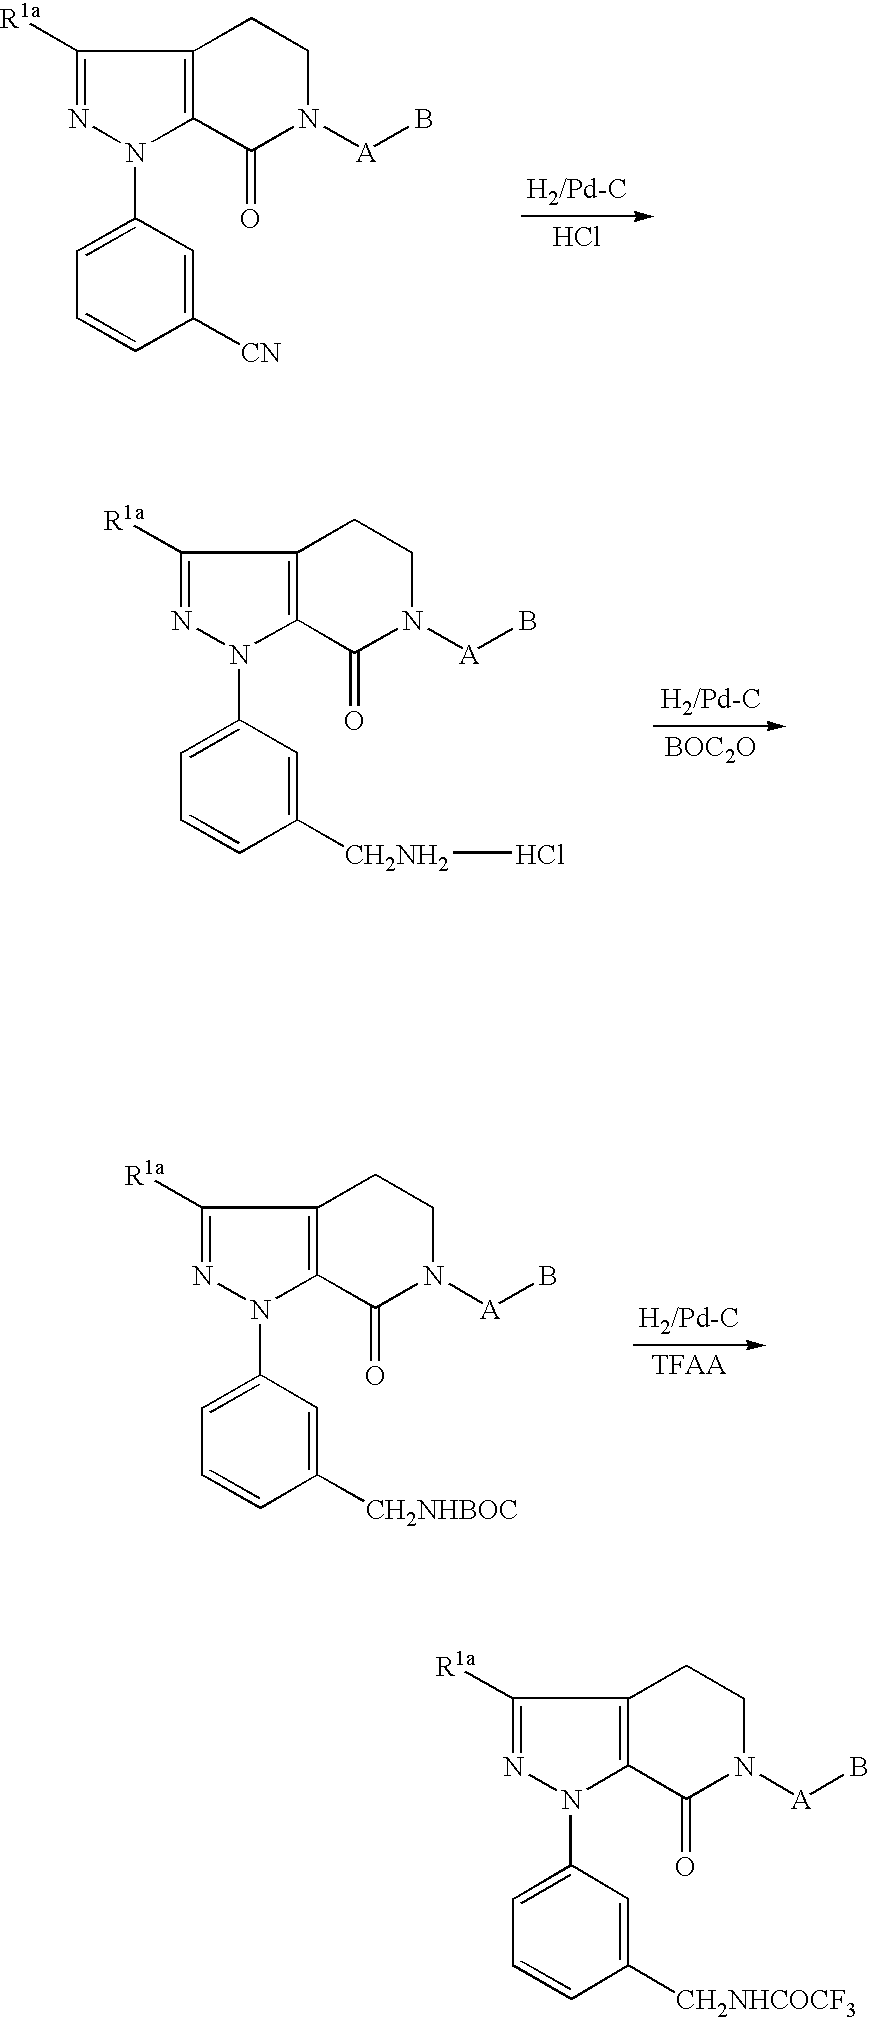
Cl.C1([R1a])=NN(C2=CC=CC([CN])=C2)C2=C1CCN([A]B)C2=O.[BOC2O].C1([R1a])=NN(C2=CC=CC([CH2NH2]Cl)=C2)C2=C1CCN([A]B)C2=O.C1([R1a])=NN(C2=CC=CC([CH2NHBOC])=C2)C2=C1CCN([A]B)C2=O.[TFAA].C1([R1a])=NN(C2=CC=CC([CH2NHCOCF3])=C2)C2=C1CCN([A]B)C2=O
